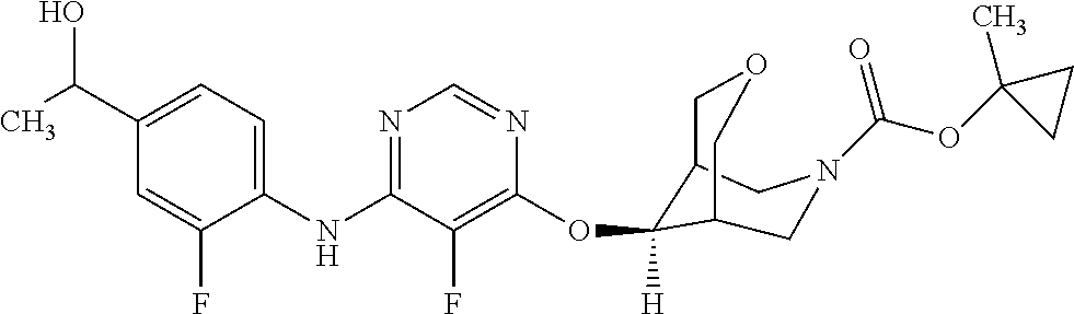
C1(NC2=NC=NC(OC3([H])C4COCC3CN(C(OC3(C)CC3)=O)C4)=C2F)=CC=C(C(C)O)C=C1F
